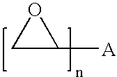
C1C([A])O1
